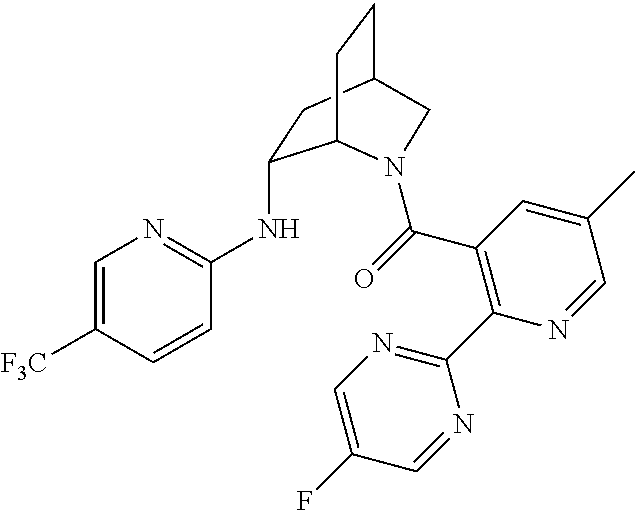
C1=C([F3C])C=CC(NC2CC3CCC2N(C(=O)C2=C(C4=NC=C(F)C=N4)N=CC(C)=C2)C3)=N1
